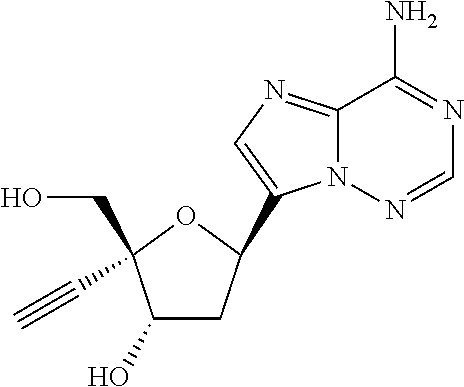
C12=NC=C(C3CC(O)C(CO)(C#C)O3)N1N=CN=C2N
